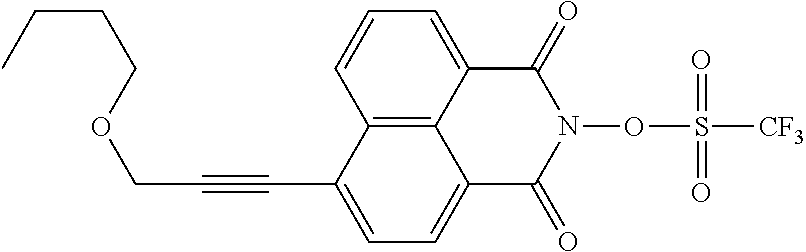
C12=C3C(=CC=C1)C(=O)N(OS([CF3])(=O)=O)C(=O)C3=CC=C2C#CCOCCCC
